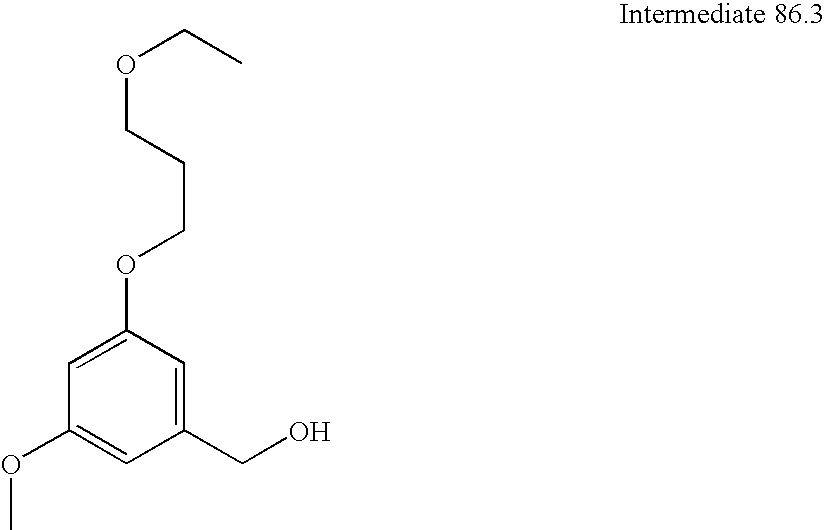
O(CCCOC1=CC(OC)=CC(CO)=C1)CC
